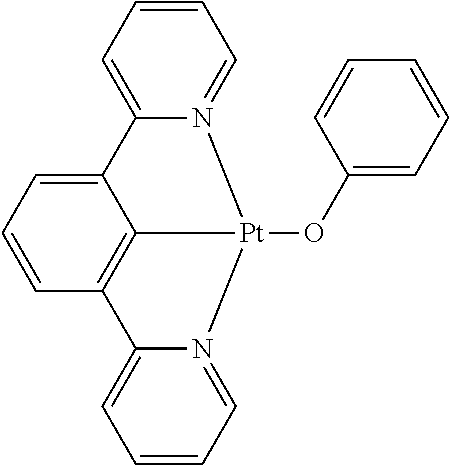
C12=CC=CC3=C1[Pt](OC1=CC=CC=C1)(N1=CC=CC=C21)N1=CC=CC=C31
